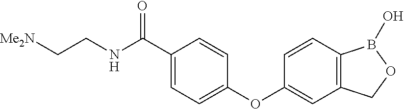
C1(C(NCC[Me2N])=O)=CC=C(OC2=CC3=C(C=C2)B(O)OC3)C=C1
